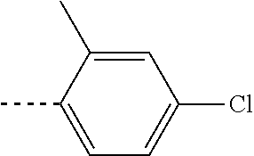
CC1=CC=C(Cl)C=C1C
